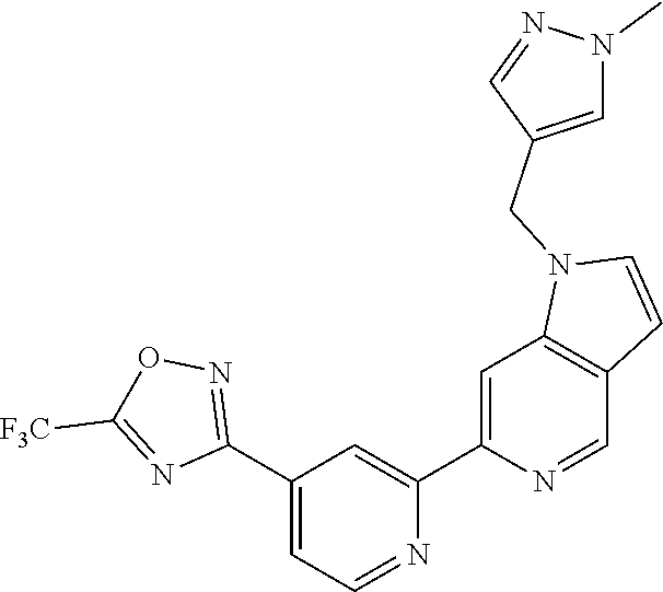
N1=CC=C(C2=NOC([F3C])=N2)C=C1C1=CC2=C(C=N1)C=CN2CC1=CN(C)N=C1
